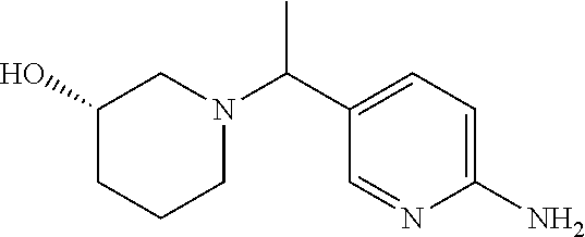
C(C1=CC=C(N)N=C1)(C)N1CC(O)CCC1
